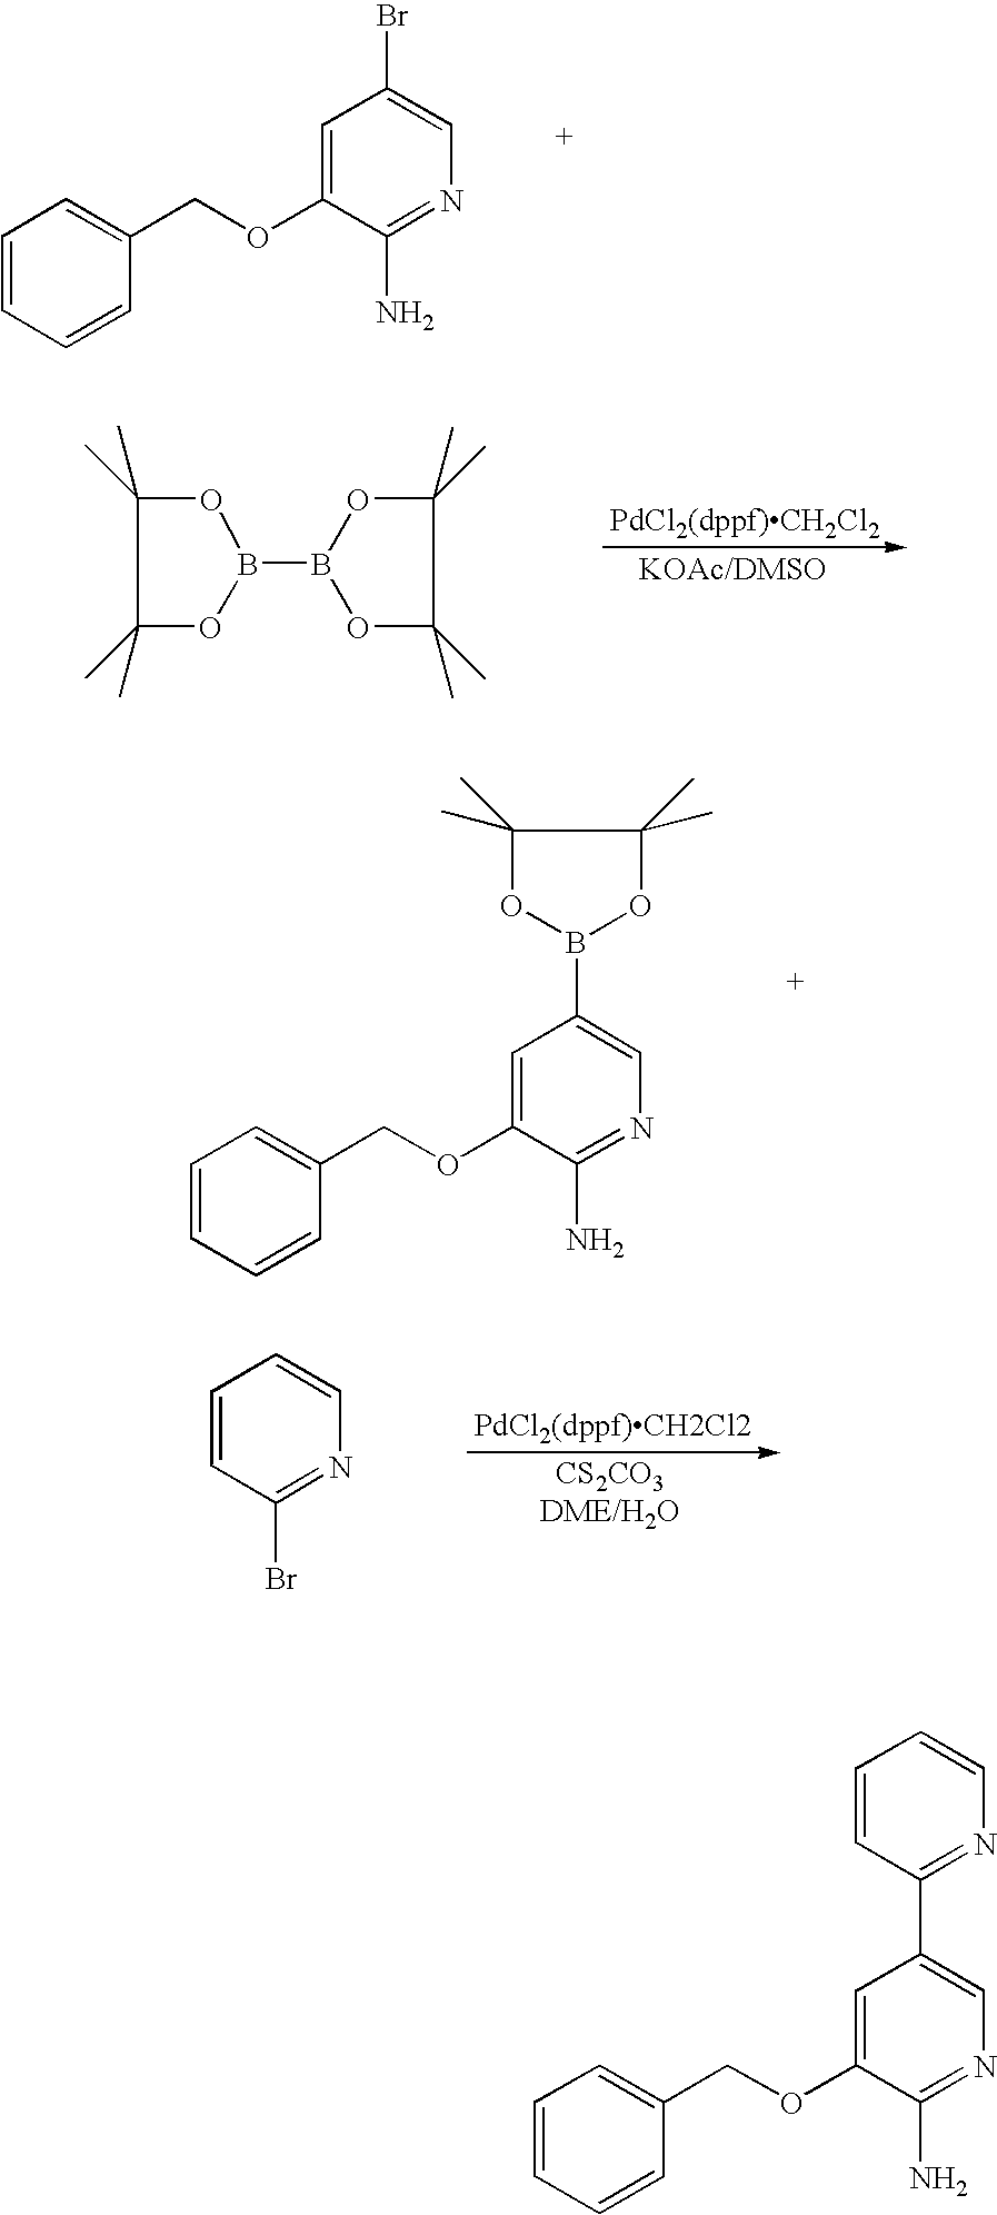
C1=CC=CC=C1COC1=CC(Br)=CN=C1N.C1(C)(C)OB(B2OC(C)(C)C(C)(C)O2)OC1(C)C.C1=CC=CC=C1COC1=CC(B2OC(C)(C)C(C)(C)O2)=CN=C1N.N1=C(Br)C=CC=C1.C1=CC=CC=C1COC1=CC(C2=NC=CC=C2)=CN=C1N
